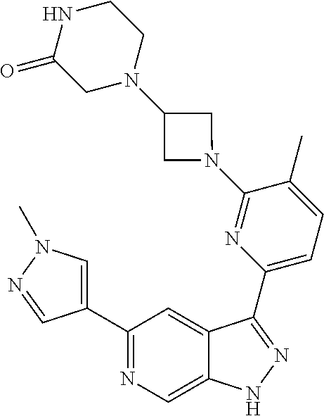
C1(C2=CN(C)N=C2)=NC=C2C(=C1)C(C1=CC=C(C)C(N3CC(N4CCNC(=O)C4)C3)=N1)=NN2
